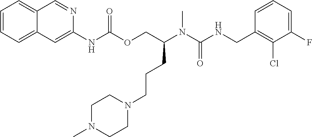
C1=CC(CNC(N(C)C(COC(NC2=CC3=CC=CC=C3C=N2)=O)CCCN2CCN(C)CC2)=O)=C(Cl)C(F)=C1
